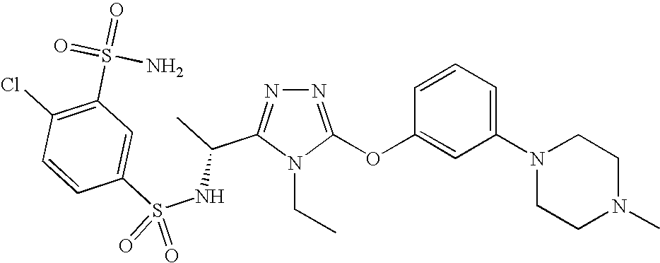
N1=C(OC2=CC(N3CCN(C)CC3)=CC=C2)N(CC)C(C(C)NS(C2=CC(S(=O)(=O)N)=C(Cl)C=C2)(=O)=O)=N1
